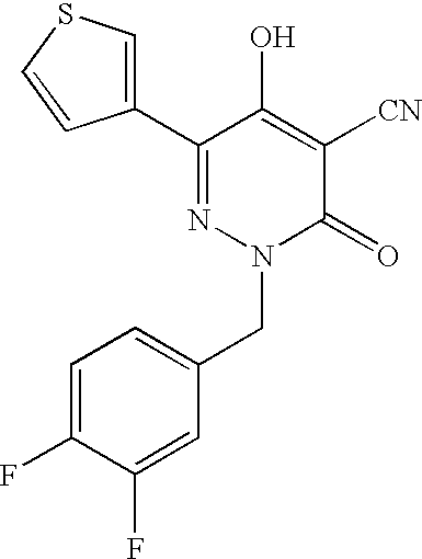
C1=C(F)C(F)=CC(CN2C(=O)C([CN])=C(O)C(C3=CSC=C3)=N2)=C1
